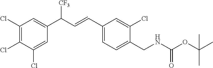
C1(Cl)=C(Cl)C(Cl)=CC(C([CF3])C=CC2=CC=C(CNC(OC(C)(C)C)=O)C(Cl)=C2)=C1
